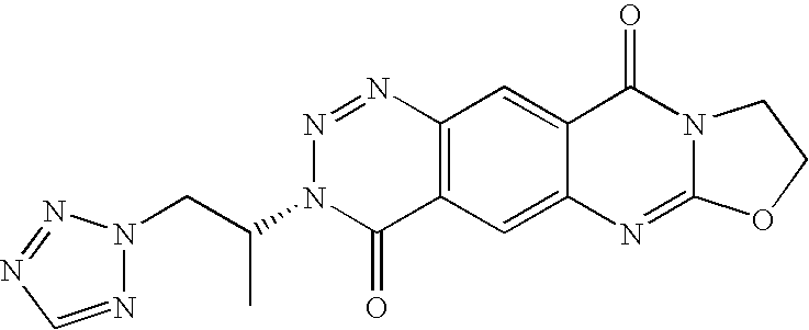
C(C(N1C(=O)C2=C(N=N1)C=C1C(=C2)N=C2N(C1=O)CCO2)C)N1N=CN=N1
